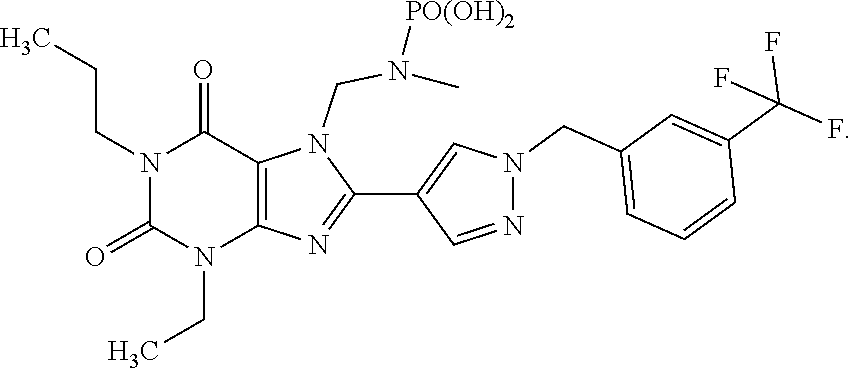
N1(CCC)C(=O)N(CC)C2=C(C1=O)N(CN([PO(OH)2])C)C(C1=CN(CC3=CC=CC(C(F)(F)F)=C3)N=C1)=N2
